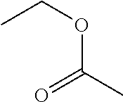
O(C(C)=O)CC
